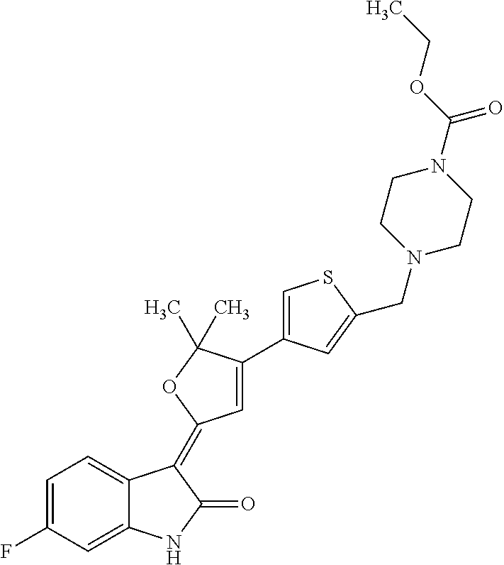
C1=C(F)C=C2C(=C1)C(=C1C=C(C3=CSC(CN4CCN(C(OCC)=O)CC4)=C3)C(C)(C)O1)C(=O)N2
